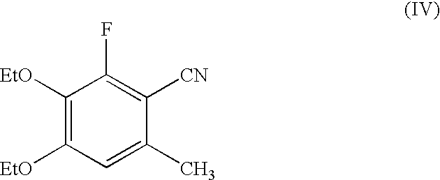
C1([EtO])=C([EtO])C=C(C)C([CN])=C1F
